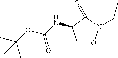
C1ON(CC)C(=O)C1NC(OC(C)(C)C)=O
